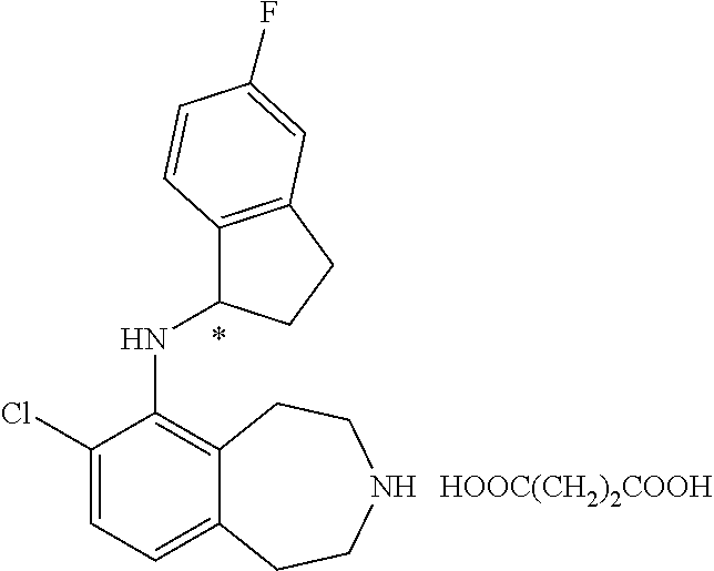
[HOOC(CH2)2COOH].C1(Cl)=CC=C2C(=C1NC1C3=C(CC1)C=C(F)C=C3)CCNCC2
